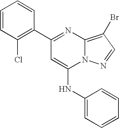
C1=CC(Cl)=C(C2=NC3=C(Br)C=NN3C(NC3=CC=CC=C3)=C2)C=C1
